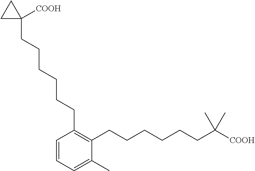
C1=CC=C(C)C(CCCCCCC([COOH])(C)C)=C1CCCCCCC1([COOH])CC1
